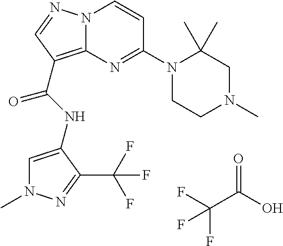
C1=C(NC(=O)C2=C3N(N=C2)C=CC(N2CCN(C)CC2(C)C)=N3)C(C(F)(F)F)=NN1C.FC(C(O)=O)(F)F
